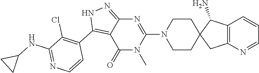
C1(=O)N(C)C(N2CCC3(CC2)CC2=C(C3N)C=CC=N2)=NC2=NNC(C3=C(Cl)C(NC4CC4)=NC=C3)=C12
